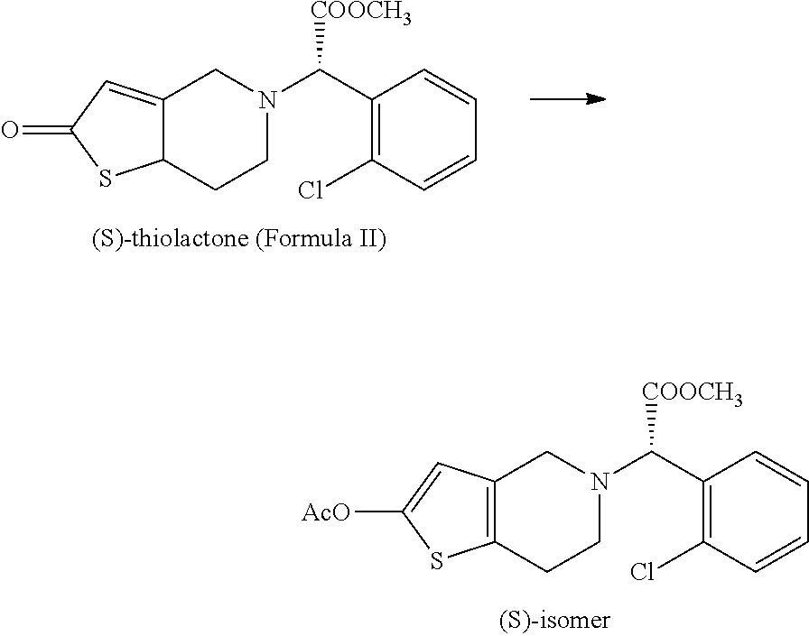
N1(C([COOCH3])C2=C(Cl)C=CC=C2)CCC2=C(C1)C=C([AcO])S2.N1(C([COOCH3])C2=C(Cl)C=CC=C2)CCC2C(=CC(=O)S2)C1
